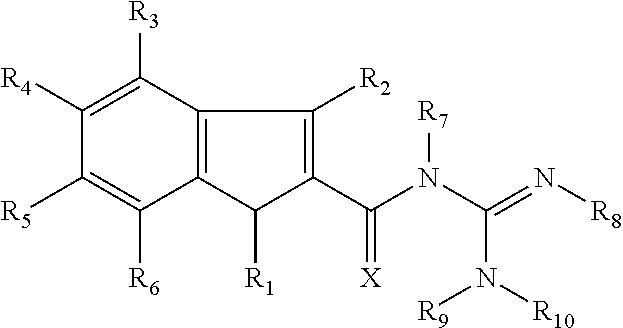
C1([R4])=C([R3])C2=C(C([R6])=C1[R5])C([R1])C(C(N(C(=N[R8])N([R9])[R10])[R7])=[X])=C2[R2]
